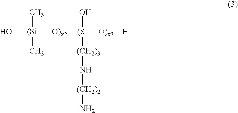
O[(Si]([O)x2][(Si]([O)x3][H])(O)[(CH2)3]N[(CH2)2]N)(C)C
